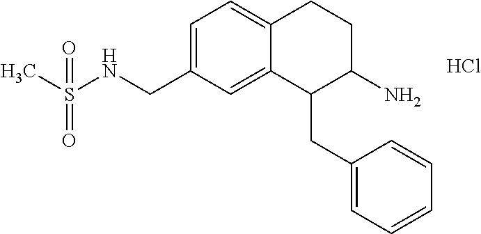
C1=C(CNS(C)(=O)=O)C=C2C(=C1)CCC(N)C2CC1=CC=CC=C1.Cl
